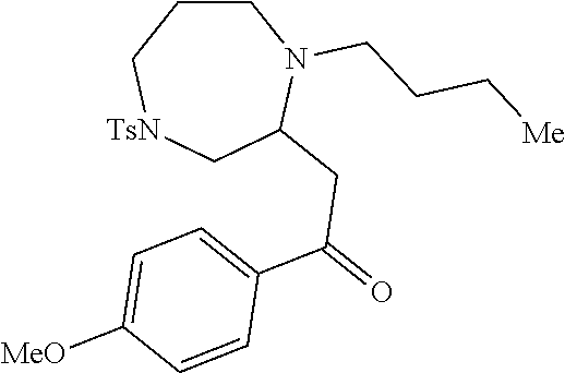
C1CC[TsN]CC(CC(=O)C2=CC=C([MeO])C=C2)N1CCC[Me]
